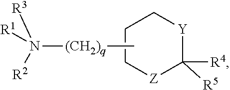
C1([R4])([R5])[Y]CCC[Z]1.[(CH2)q](N([R2])([R3])[R1])C
